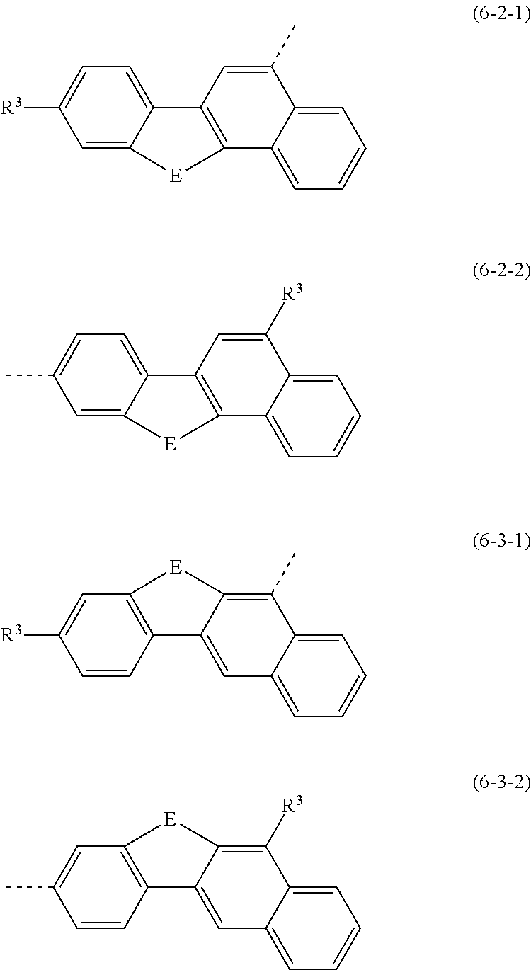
C1=C2C(=CC=C1[R3])C1=C(C3=CC=CC=C3C(C)=C1)[E]2.C1=C2C(=CC=C1C)C1=C(C3=CC=CC=C3C([R3])=C1)[E]2.C1=CC2=C(C=C1[R3])[E]C1=C(C)C3=CC=CC=C3C=C21.C1=CC2=C(C=C1C)[E]C1=C([R3])C3=CC=CC=C3C=C21
